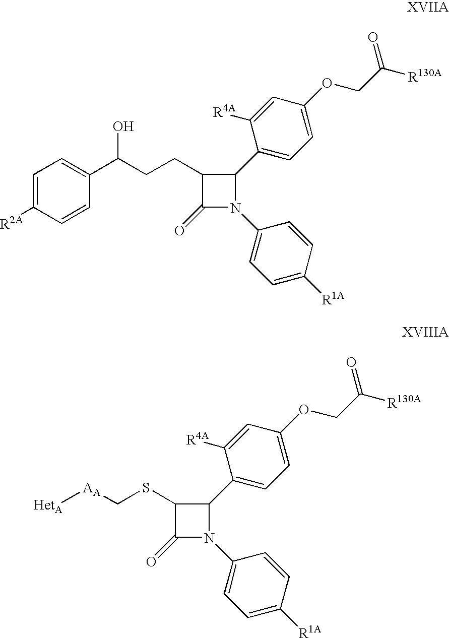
C1=C([R2A])C=CC(C(CCC2C(=O)N(C3=CC=C([R1A])C=C3)C2C2=CC=C(OCC(=O)[R130A])C=C2[R4A])O)=C1.[HetA][AA]CSC1C(=O)N(C2=CC=C([R1A])C=C2)C1C1=CC=C(OCC(=O)[R130A])C=C1[R4A]
